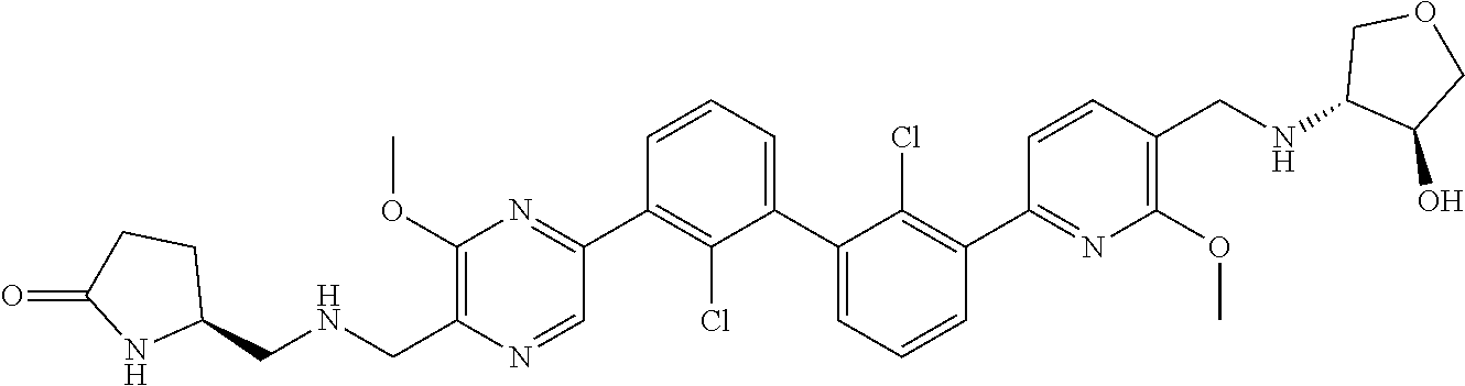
C1(OC)=C(CNCC2CCC(=O)N2)N=CC(C2=C(Cl)C(C3=CC=CC(C4=NC(OC)=C(CNC5C(O)COC5)C=C4)=C3Cl)=CC=C2)=N1
